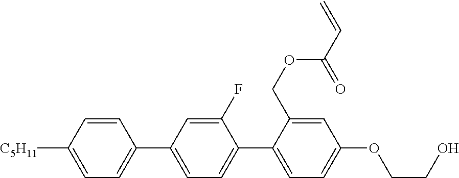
C1=CC([C5H11])=CC=C1C1=CC=C(C2=CC=C(OCCO)C=C2COC(C=C)=O)C(F)=C1
